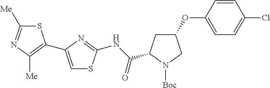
S1C([Me])=NC([Me])=C1C1=CSC(NC(=O)C2CC(OC3=CC=C(Cl)C=C3)CN2[Boc])=N1
